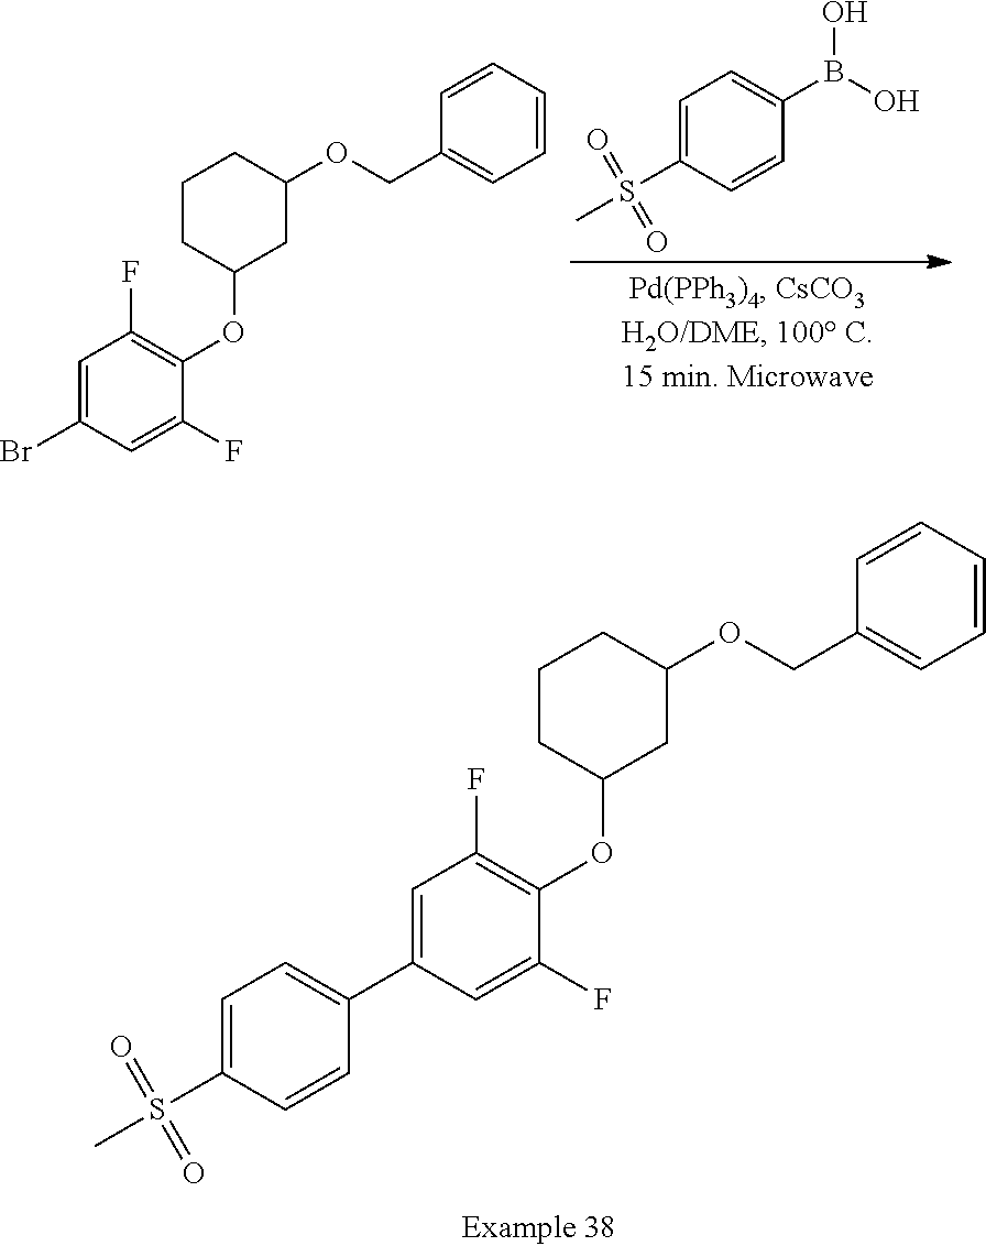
C1=C(Br)C=C(F)C(OC2CC(OCC3=CC=CC=C3)CCC2)=C1F.C1=C(S(C)(=O)=O)C=CC(B(O)O)=C1.C1=C(C2=CC=C(S(C)(=O)=O)C=C2)C=C(F)C(OC2CC(OCC3=CC=CC=C3)CCC2)=C1F
